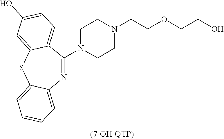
N1=C(N2CCN(CCOCCO)CC2)C2=CC=C(O)C=C2SC2=CC=CC=C12
